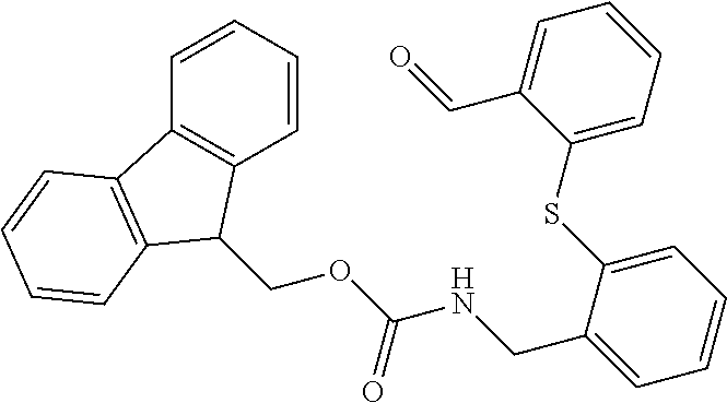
C1=CC=CC2=C1C(COC(NCC1=CC=CC=C1SC1=CC=CC=C1C=O)=O)C1=C2C=CC=C1
